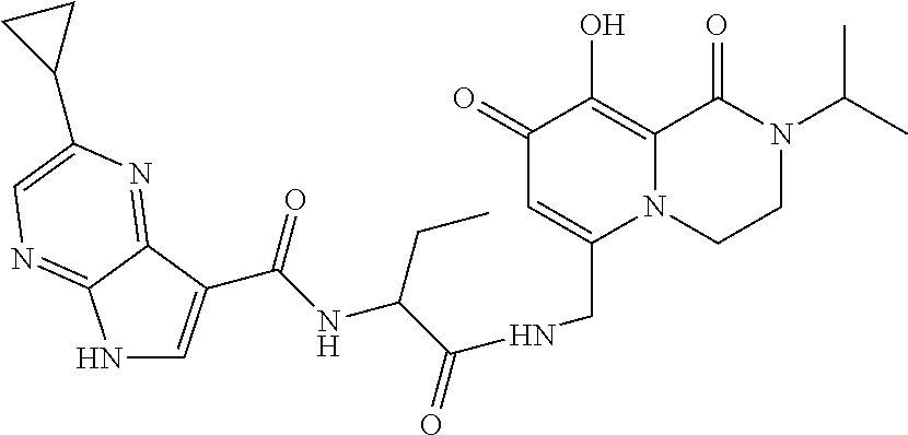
N1C=C(C(NC(C(NCC2=CC(=O)C(O)=C3N2CCN(C(C)C)C3=O)=O)CC)=O)C2=NC(C3CC3)=CN=C12
